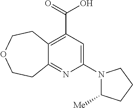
C12=C(C(=O)O)C=C(N3C([Me])CCC3)N=C1CCOCC2
